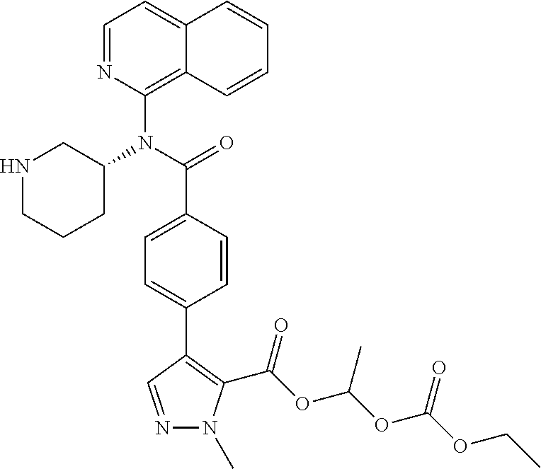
C1=NC(N(C(=O)C2=CC=C(C3=C(C(OC(OC(OCC)=O)C)=O)N(C)N=C3)C=C2)C2CNCCC2)=C2C(=C1)C=CC=C2
